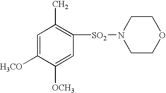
C1=C([H3CO])C([OCH3])=CC([SO2]N2CCOCC2)=C1C
